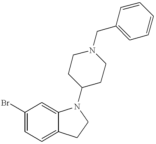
C1(Br)=CC=C2C(=C1)N(C1CCN(CC3=CC=CC=C3)CC1)CC2
